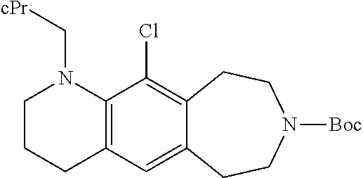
C12=C(C=C3C(=C1Cl)CCN([Boc])CC3)CCCN2C[cPr]
